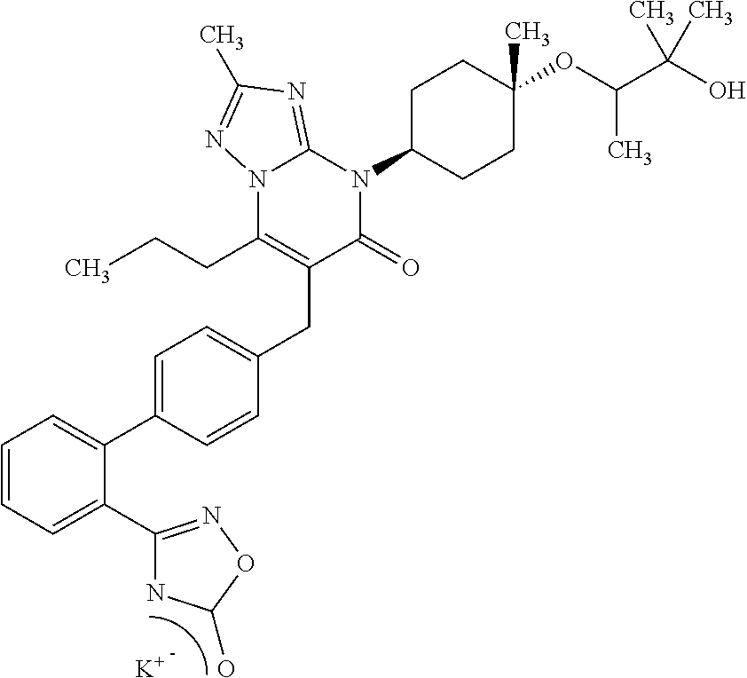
C1=CC=C(C2=NOC(O)N2)C(C2=CC=C(CC3=C(CCC)N4C(=NC(C)=N4)N(C4CCC(OC(C(O)(C)C)C)(C)CC4)C3=O)C=C2)=C1.[K]
